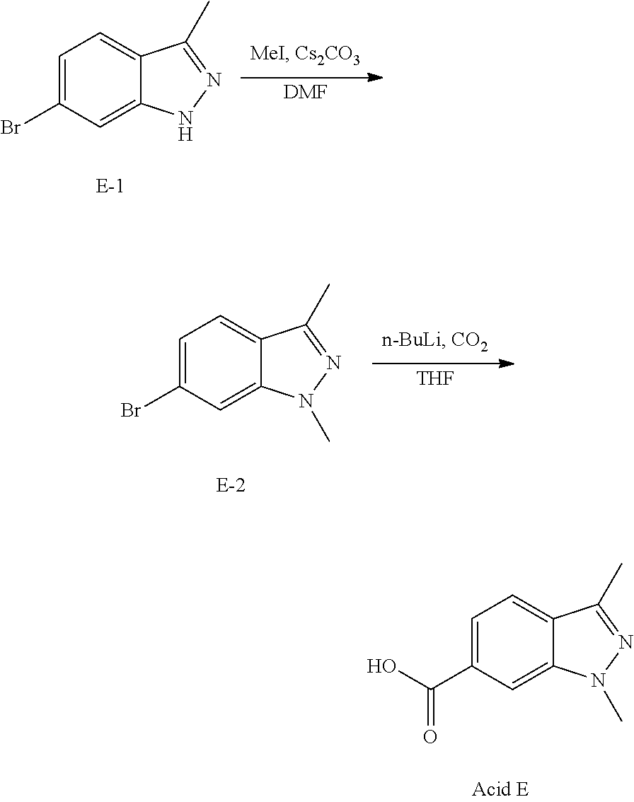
C1=C(Br)C=C2C(=C1)C(C)=NN2.[DMF].C1=C(Br)C=C2C(=C1)C(C)=NN2C.[THF].C1=C(C(O)=O)C=C2C(=C1)C(C)=NN2C
